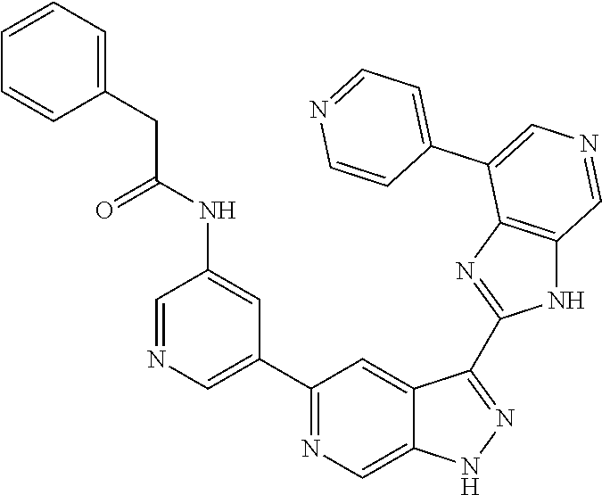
C1(C2=CN=CC(NC(CC3=CC=CC=C3)=O)=C2)=NC=C2C(=C1)C(C1=NC3=C(N1)C=NC=C3C1=CC=NC=C1)=NN2
